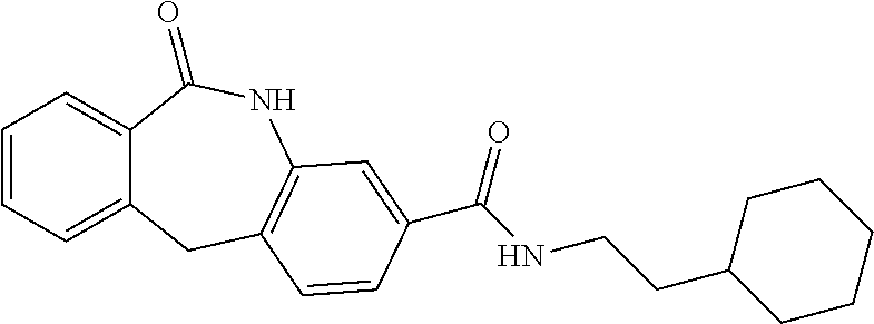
C12=CC=CC=C1CC1=C(NC2=O)C=C(C(NCCC2CCCCC2)=O)C=C1
